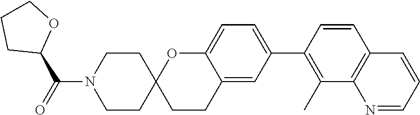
C1CN(C(=O)C2OCCC2)CCC12CCC1=CC(C3=C(C)C4=C(C=C3)C=CC=N4)=CC=C1O2
